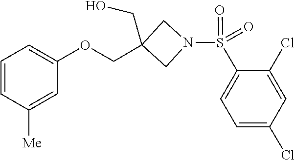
C1=C(OCC2(CO)CN(S(=O)(=O)C3=CC=C(Cl)C=C3Cl)C2)C=C([Me])C=C1
